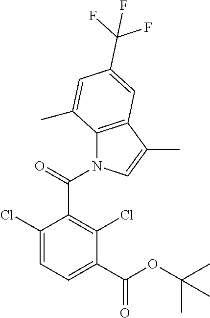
N1(C(C2=C(Cl)C(C(OC(C)(C)C)=O)=CC=C2Cl)=O)C2=C(C(C)=C1)C=C(C(F)(F)F)C=C2C
